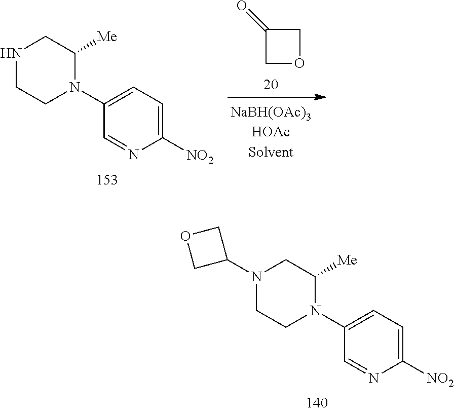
C1(=O)COC1.N1CCN(C2=CC=C([NO2])N=C2)C([Me])C1.O1CC(N2CCN(C3=CC=C([NO2])N=C3)C([Me])C2)C1
